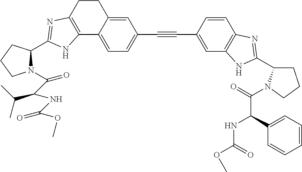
C12=C(C=C(C#CC3=CC=C4C(=C3)CCC3=C4NC(C4N(C(C(NC(OC)=O)C(C)C)=O)CCC4)=N3)C=C1)NC(C1CCCN1C(=O)C(C1=CC=CC=C1)NC(=O)OC)=N2
